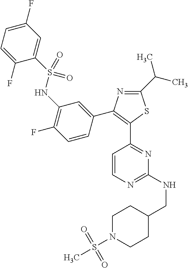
C1=C(F)C=C(S(NC2=C(F)C=CC(C3=C(C4=NC(NCC5CCN(S(C)(=O)=O)CC5)=NC=C4)SC(C(C)C)=N3)=C2)(=O)=O)C(F)=C1
